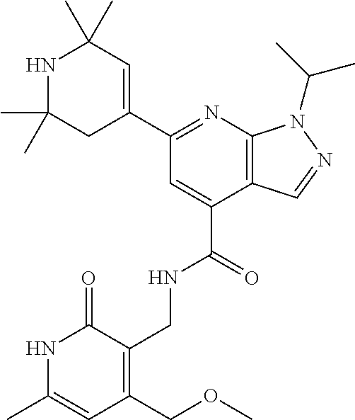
N1=C(C2=CC(C)(C)NC(C)(C)C2)C=C(C(=O)NCC2=C(COC)C=C(C)NC2=O)C2=C1N(C(C)C)N=C2
